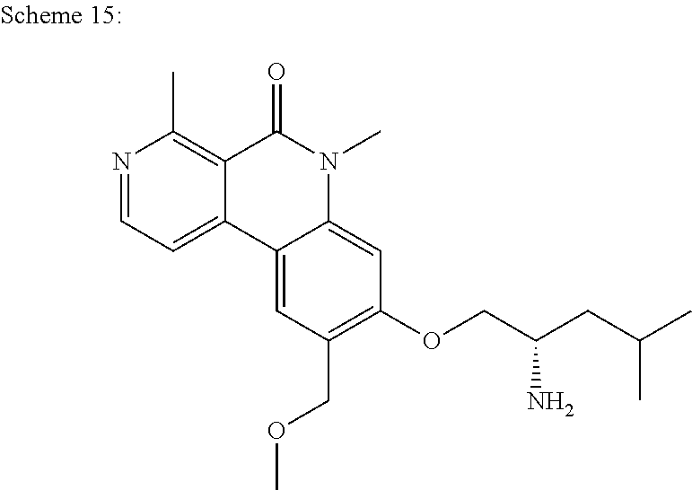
N1=CC=C2C(=C1C)C(=O)N(C)C1=CC(OCC(CC(C)C)N)=C(COC)C=C21
